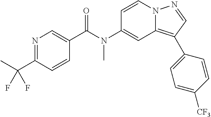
C1=CN2C(=C(C3=CC=C([CF3])C=C3)C=N2)C=C1N(C(C1=CN=C(C(C)(F)F)C=C1)=O)C
